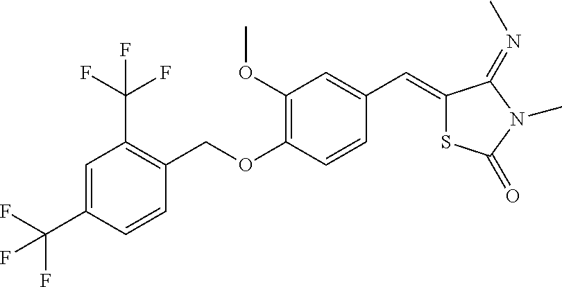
C1=C(C(F)(F)F)C=CC(COC2=C(OC)C=C(C=C3SC(=O)N(C)C3=NC)C=C2)=C1C(F)(F)F
